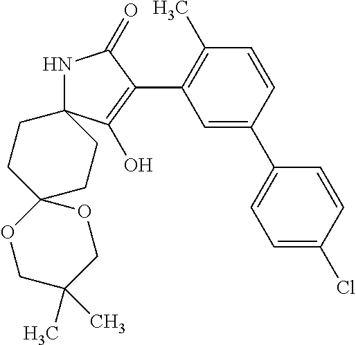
N1C2(C(O)=C(C3=C(C)C=CC(C4=CC=C(Cl)C=C4)=C3)C1=O)CCC1(CC2)OCC(C)(C)CO1
